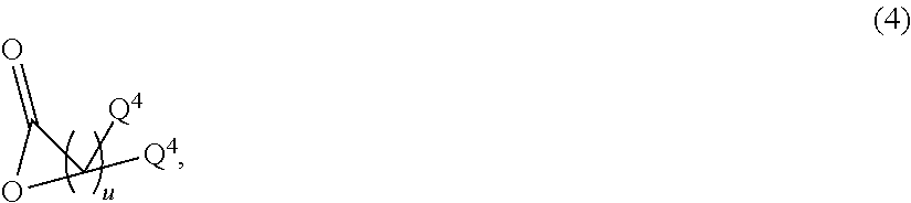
C1(=O)OC1([Q4])[Q4]
